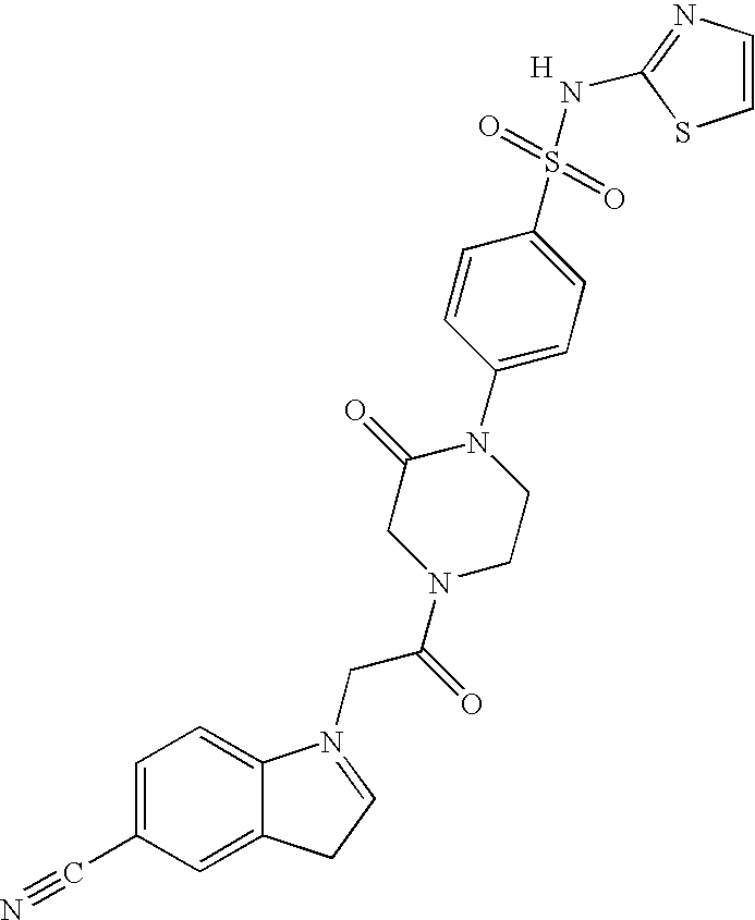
C1=C(C#N)C=C2C(=C1)N(CC(N1CCN(C3=CC=C(S(=O)(=O)NC4=NC=CS4)C=C3)C(=O)C1)=O)=CC2.[H]
